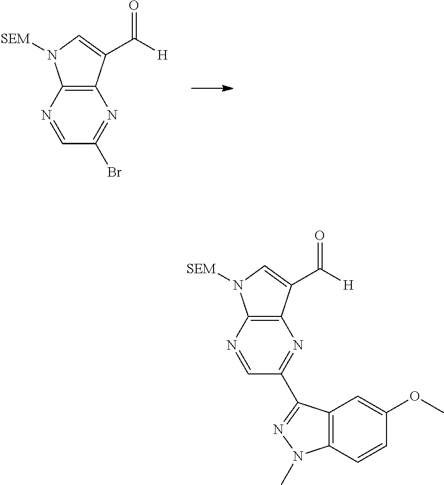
N1=CC(Br)=NC2=C1N([SEM])C=C2C([H])=O.N1=CC(C2=NN(C)C3=C2C=C(OC)C=C3)=NC2=C1N([SEM])C=C2C([H])=O
